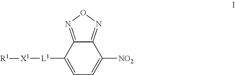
C12=NON=C1C([L1][X1][R1])=CC=C2[NO2]
